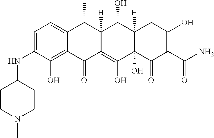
C1=C(NC2CCN(C)CC2)C(O)=C2C(=C1)C(C)C1([H])C(=C(O)C3(O)C([H])(C1O)CC(O)=C(C(N)=O)C3=O)C2=O
